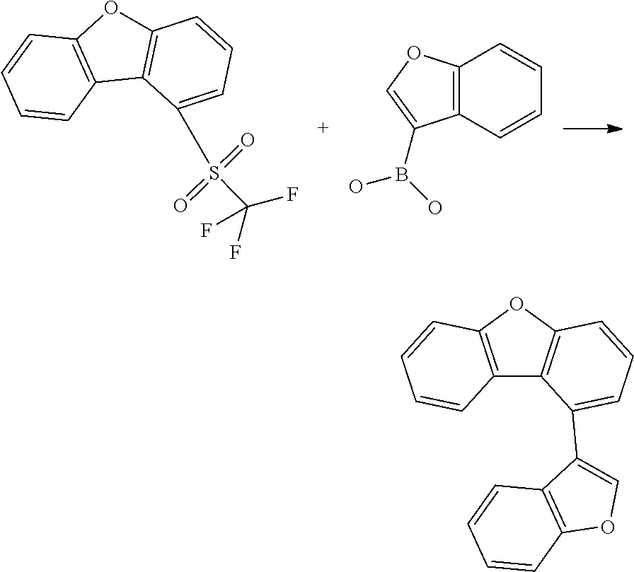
O=S(C(F)(F)F)(C1=CC=CC2=C1C1=C(C=CC=C1)O2)=O.C1(B(O)O)=COC2=C1C=CC=C2.C1=CC=CC2=C1C(C1=CC=CC3=C1C1=C(C=CC=C1)O3)=CO2
